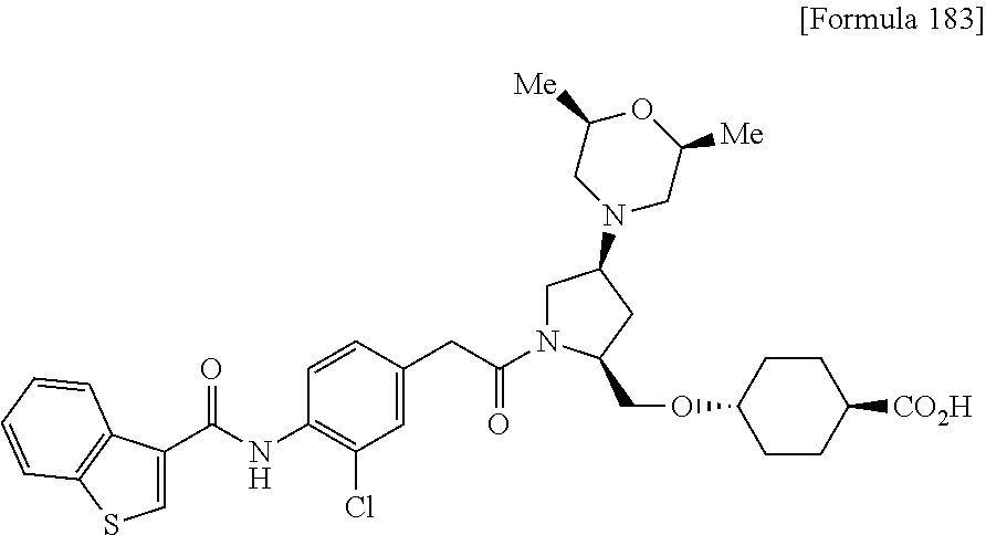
C1=C(C(NC2=C(Cl)C=C(CC(N3CC(N4CC([Me])OC([Me])C4)CC3COC3CCC([CO2H])CC3)=O)C=C2)=O)C2=C(C=CC=C2)S1
